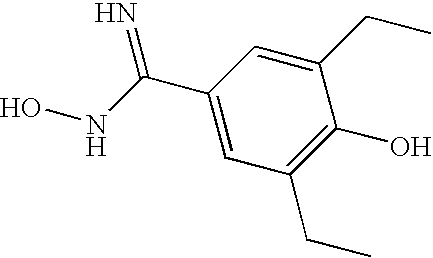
C1(CC)=CC(C(NO)=N)=CC(CC)=C1O
